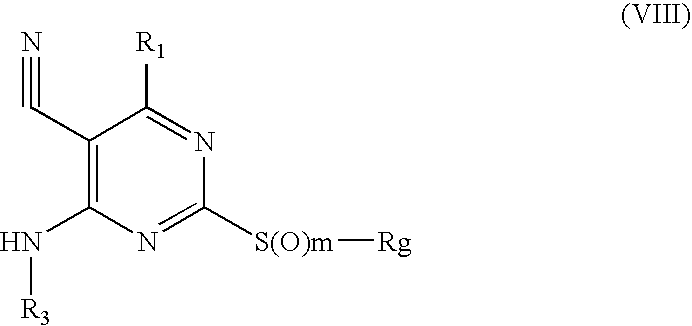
N(C1=C(C#N)C([R1])=NC([S(O)m][Rg])=N1)[R3]
